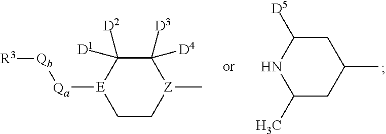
C1(C)CC(C)CC([D5])N1.C1C[Z](C)C([D3])([D4])C([D1])([D2])[E]1[Qa][Qb][R3]
